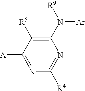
N1=C([A])C([R5])=C(N([R9])[Ar])N=C1[R4]
